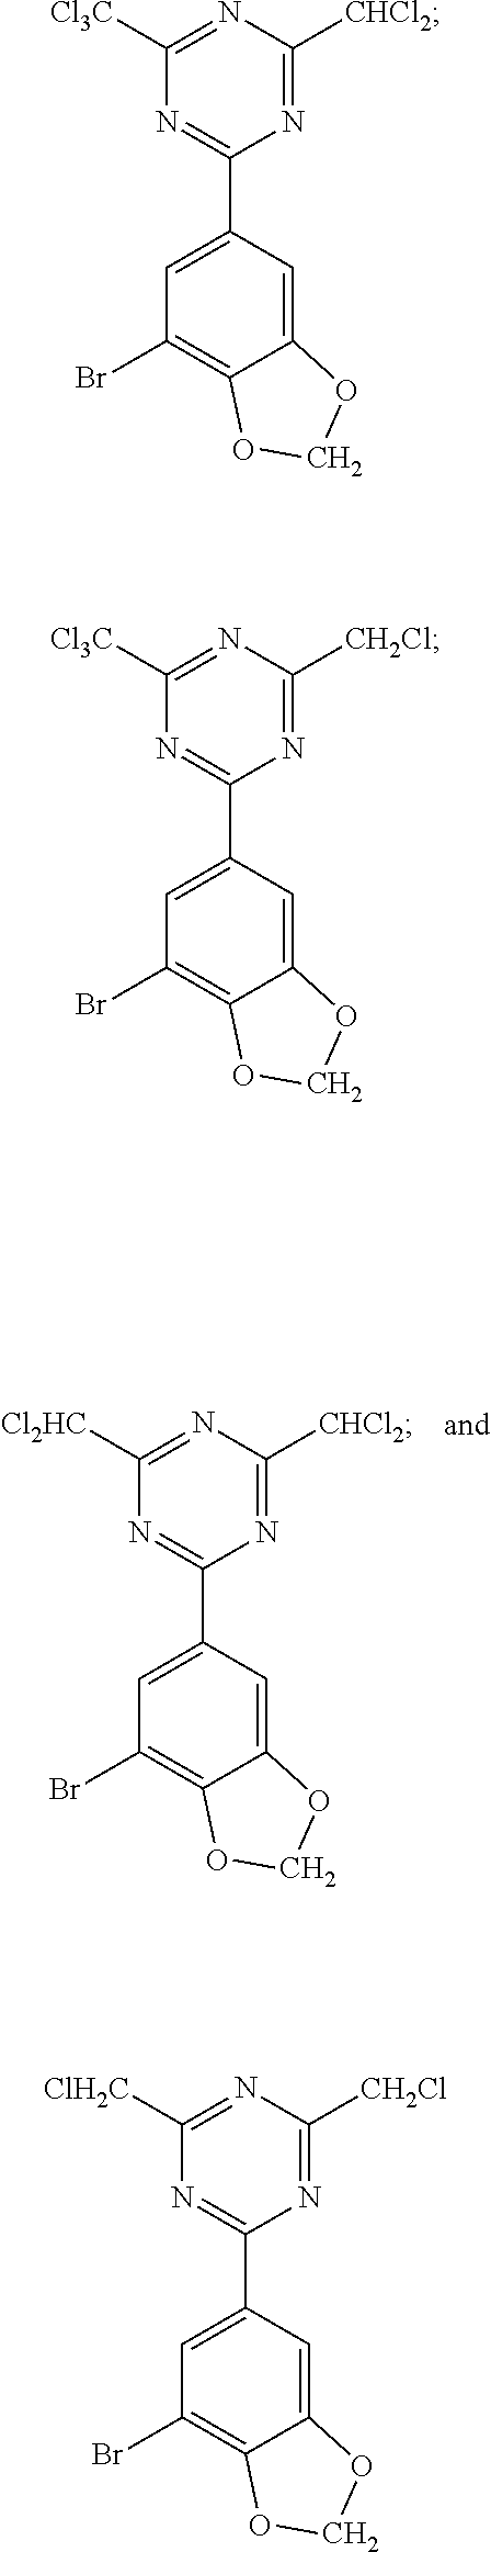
C1([Cl2HC])=NC([CHCl2])=NC(C2=CC(Br)=C3C(=C2)OCO3)=N1.C1([Cl3C])=NC([CHCl2])=NC(C2=CC(Br)=C3C(=C2)OCO3)=N1.C1([Cl3C])=NC([CH2Cl])=NC(C2=CC(Br)=C3C(=C2)OCO3)=N1.C1([ClH2C])=NC([CH2Cl])=NC(C2=CC(Br)=C3C(=C2)OCO3)=N1
